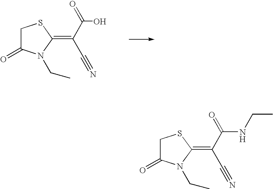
C1C(=O)N(CC)C(=C(C(O)=O)C#N)S1.C1C(=O)N(CC)C(=C(C(NCC)=O)C#N)S1
